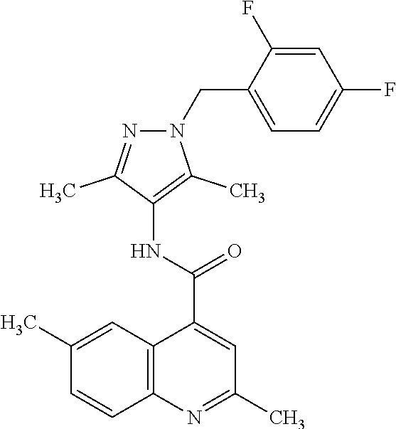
N1=C(C)C(NC(C2=CC(C)=NC3=C2C=C(C)C=C3)=O)=C(C)N1CC1=CC=C(F)C=C1F
